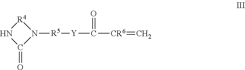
[R5](N1[R4]NC1=O)[Y]C([CR6]=C)=O
